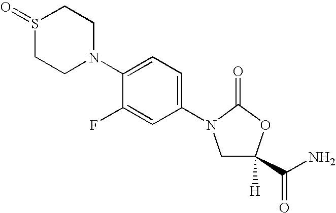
C1CN(C2=CC=C(N3CC(C(N)=O)([H])OC3=O)C=C2F)CCS1=O
